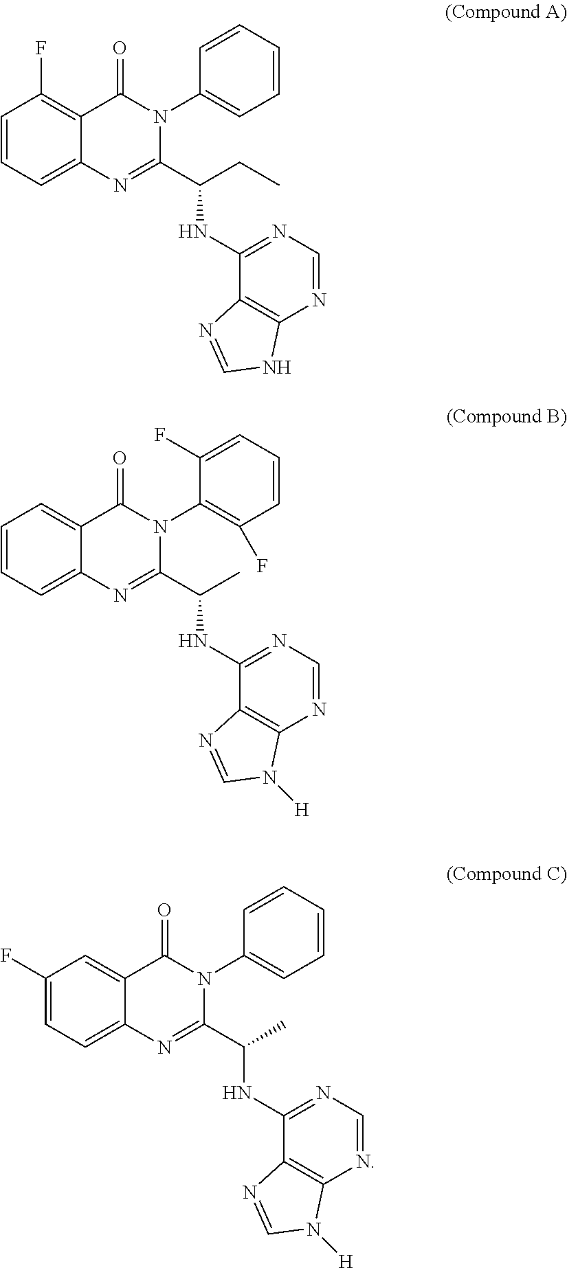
C1=CC=C2C(=C1F)C(=O)N(C1=CC=CC=C1)C(C(NC1=NC=NC3=C1N=CN3)CC)=N2.C1=CC=C2C(=C1)C(=O)N(C1=C(F)C=CC=C1F)C(C(NC1=NC=NC3=C1N=CN3[H])C)=N2.C1(F)=CC=C2C(=C1)C(=O)N(C1=CC=CC=C1)C(C(NC1=NC=NC3=C1N=CN3[H])C)=N2
